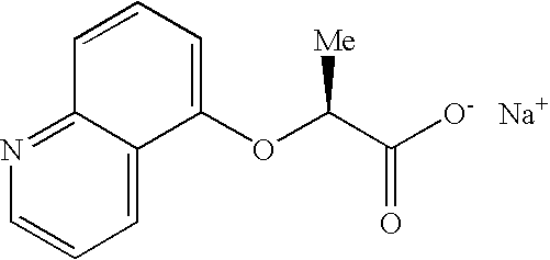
C1=C2C(=NC=C1)C=CC=C2OC(C([O-   Na+])=O)[Me]
